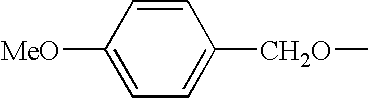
C1([MeO])=CC=C([CH2O]C)C=C1
